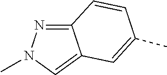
N1=C2C(=CN1C)C=C(C)C=C2
